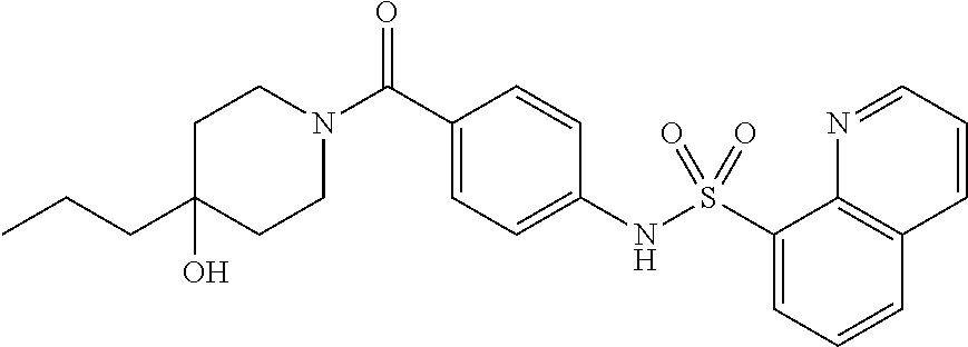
C1(CCC)(O)CCN(C(C2=CC=C(NS(C3=CC=CC4=C3N=CC=C4)(=O)=O)C=C2)=O)CC1
